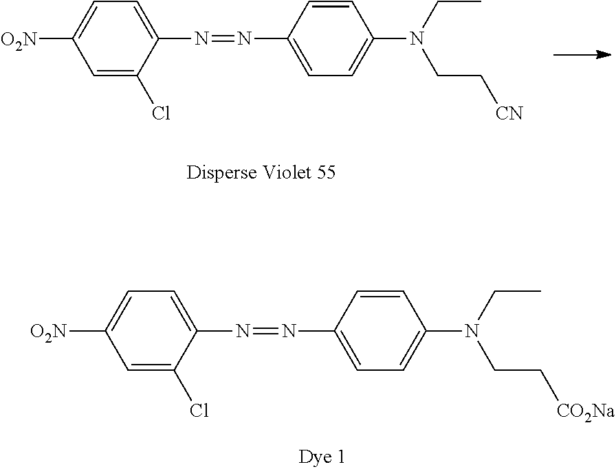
C1=C(Cl)C(N=NC2=CC=C(N(CC)CC[CN])C=C2)=CC=C1[O2N].C1=C(Cl)C(N=NC2=CC=C(N(CC)CC[CO2Na])C=C2)=CC=C1[O2N]
